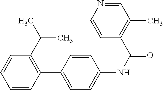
C1=CC(C2=CC=C(NC(=O)C3=C(C)C=NC=C3)C=C2)=C(C(C)C)C=C1
